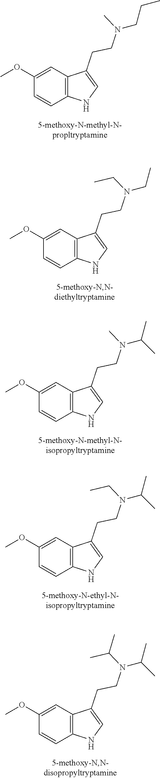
C1(OC)=CC2=C(C=C1)NC=C2CCN(CCC)C.C1(OC)=CC2=C(C=C1)NC=C2CCN(CC)CC.C1(OC)=CC2=C(C=C1)NC=C2CCN(C(C)C)C.C1(OC)=CC2=C(C=C1)NC=C2CCN(C(C)C)CC.C1(OC)=CC2=C(C=C1)NC=C2CCN(C(C)C)C(C)C
